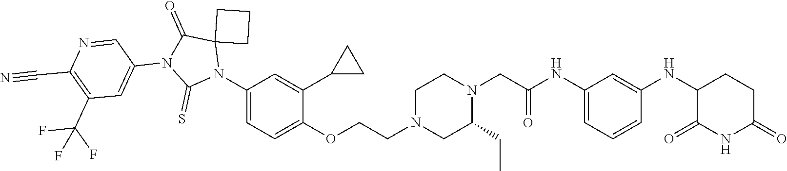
C1=C(NC(CN2CCN(CCOC3=CC=C(N4C5(C(=O)N(C6=CC(C(F)(F)F)=C(C#N)N=C6)C4=S)CCC5)C=C3C3CC3)CC2CC)=O)C=C(NC2C(=O)NC(=O)CC2)C=C1
